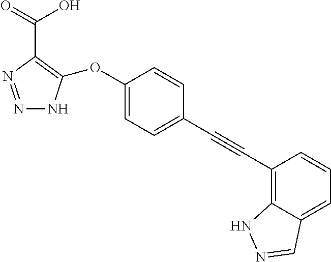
N1=NC(C(O)=O)=C(OC2=CC=C(C#CC3=C4C(=CC=C3)C=NN4)C=C2)N1
